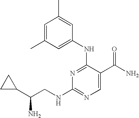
N1=C(NC2=CC(C)=CC(C)=C2)C(C(N)=O)=CN=C1NCC(C1CC1)N
